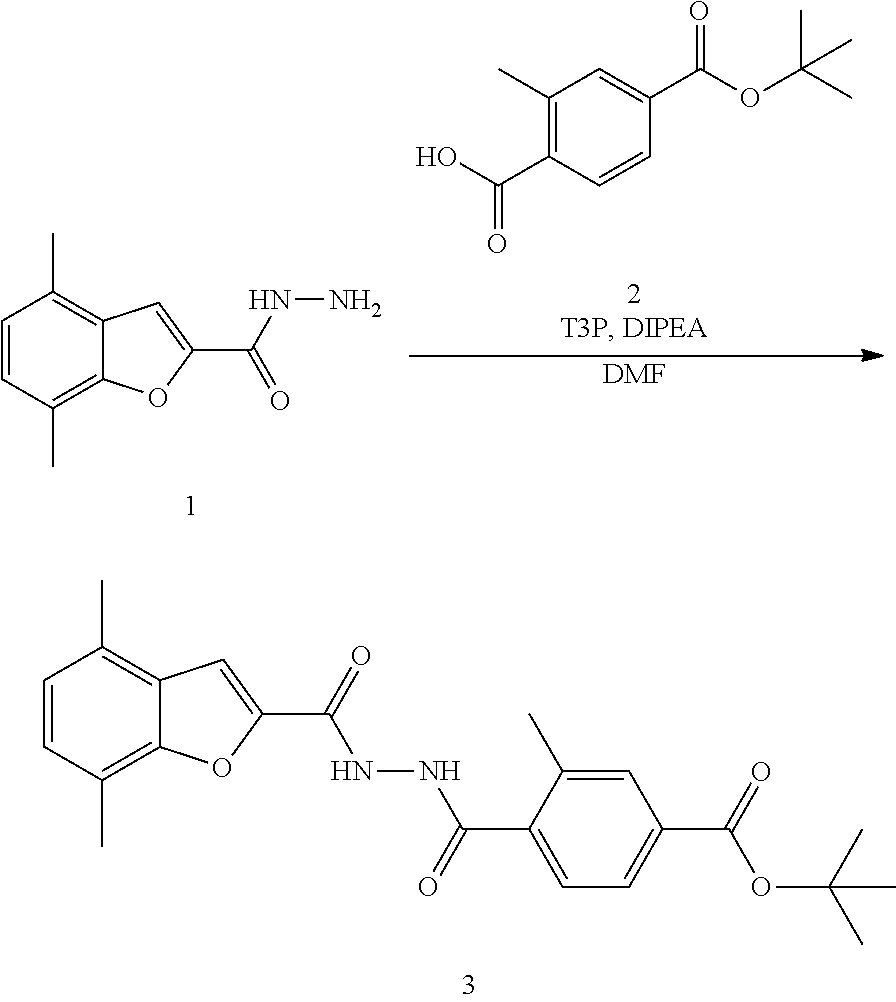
C1=CC(C)=C2C(=C1C)C=C(C(NNC(C1=CC=C(C(OC(C)(C)C)=O)C=C1C)=O)=O)O2.C1(C)=C(C(O)=O)C=CC(C(OC(C)(C)C)=O)=C1.[DMF].C1=CC(C)=C2C(=C1C)C=C(C(NN)=O)O2
